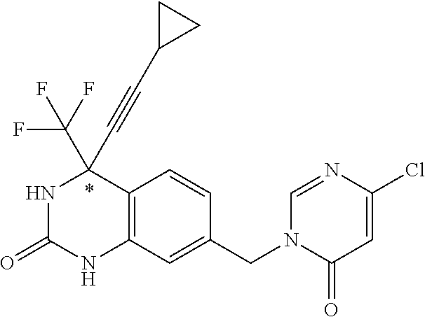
N1C(=O)NC2=C(C1(C#CC1CC1)C(F)(F)F)C=CC(CN1C(=O)C=C(Cl)N=C1)=C2
